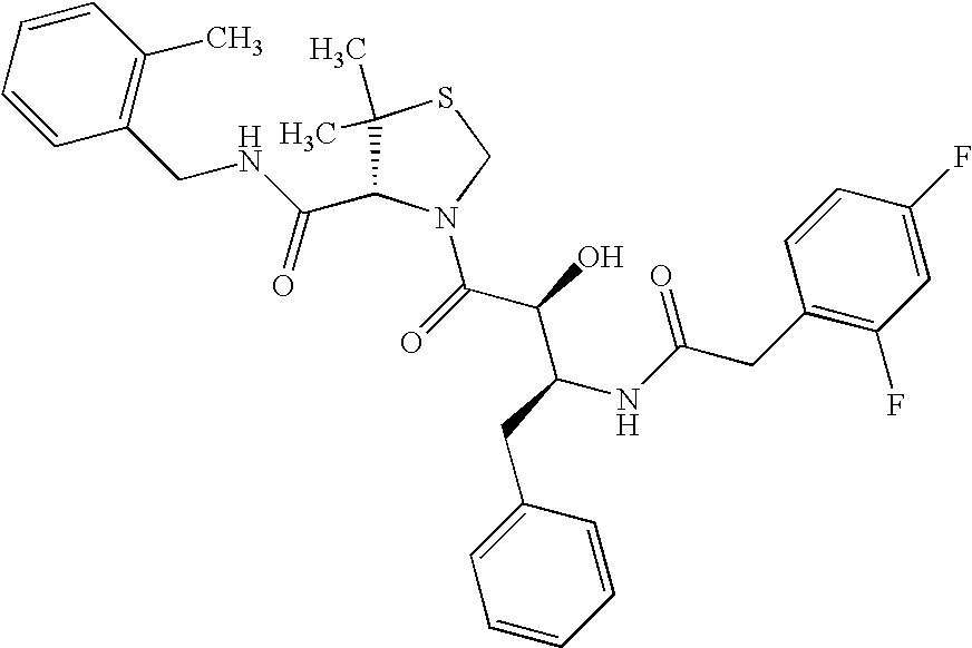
C1(C)(C)C(C(NCC2=C(C)C=CC=C2)=O)N(C(C(C(NC(CC2=C(F)C=C(F)C=C2)=O)CC2=CC=CC=C2)O)=O)CS1
